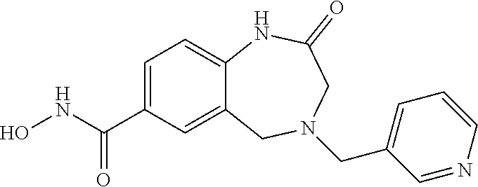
C1=C(C(NO)=O)C=C2C(=C1)NC(=O)CN(CC1=CC=CN=C1)C2
